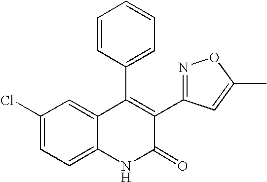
C1(Cl)=CC=C2C(=C1)C(C1=CC=CC=C1)=C(C1=NOC(C)=C1)C(=O)N2
